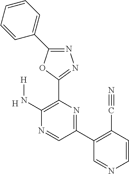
[H].C1(N[H])=C(C2=NN=C(C3=CC=CC=C3)O2)N=C(C2=C(C#N)C=CN=C2)C=N1
